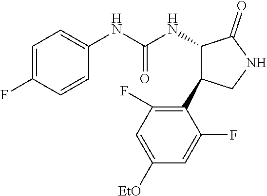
C1=C(F)C=CC(NC(NC2C(C3=C(F)C=C([EtO])C=C3F)CNC2=O)=O)=C1
